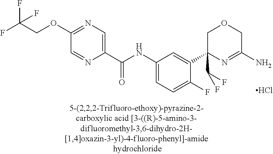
Cl.N(C1=CC=C(F)C(C2(C(F)F)N=C(N)COC2)=C1)C(C1=CN=C(OCC(F)(F)F)C=N1)=O
